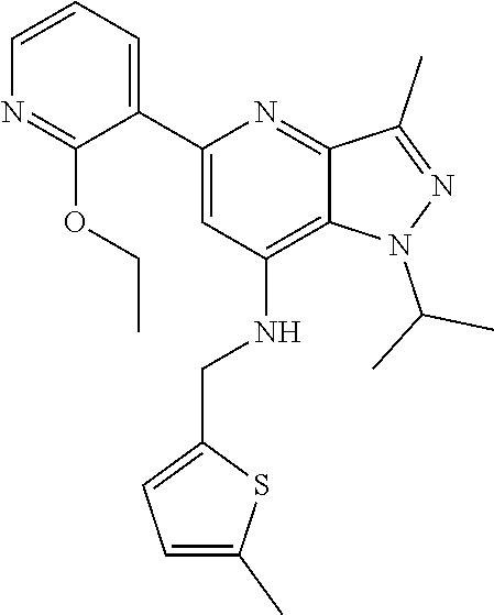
CCOC1=NC=CC=C1C1=CC(NCC2=CC=C(C)S2)=C2N(C(C)C)N=C(C)C2=N1
